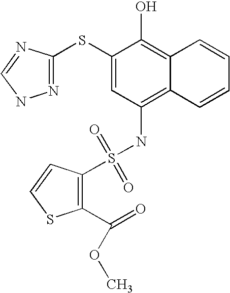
S(NC1=C2C(=C(O)C(SC3=NNC=N3)=C1)C=CC=C2)(=O)(=O)C1=C(C(=O)OC)SC=C1
